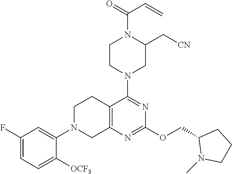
C12=C(N=C(OCC3N(C)CCC3)N=C1N1CC(C[CN])N(C(=O)C=C)CC1)CN(C1=CC(F)=CC=C1[OCF3])CC2
